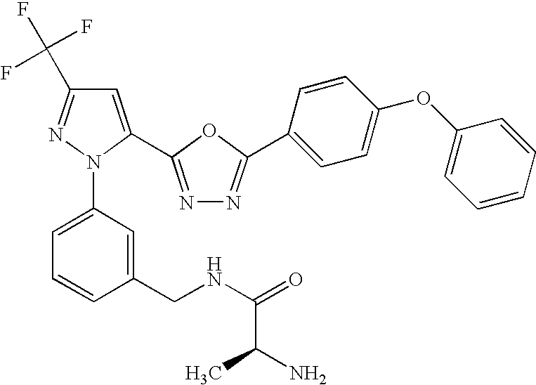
C1=C(C2=NN=C(C3=CC=C(OC4=CC=CC=C4)C=C3)O2)N(C2=CC=CC(CNC(=O)C(N)C)=C2)N=C1C(F)(F)F
